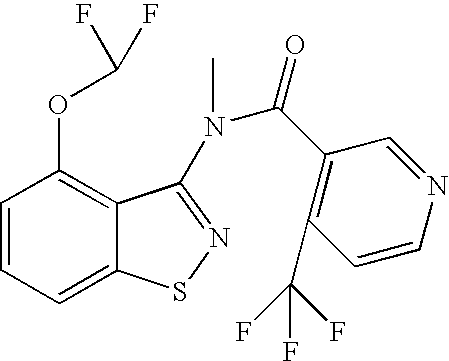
C1=CC=C2C(=C1OC(F)F)C(N(C)C(C1=C(C(F)(F)F)C=CN=C1)=O)=NS2
